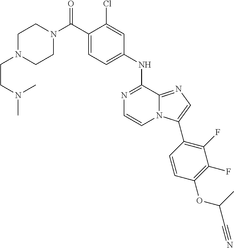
C1N(CCN(C)C)CCN(C(C2=CC=C(NC3=NC=CN4C3=NC=C4C3=C(F)C(F)=C(OC(C#N)C)C=C3)C=C2Cl)=O)C1
